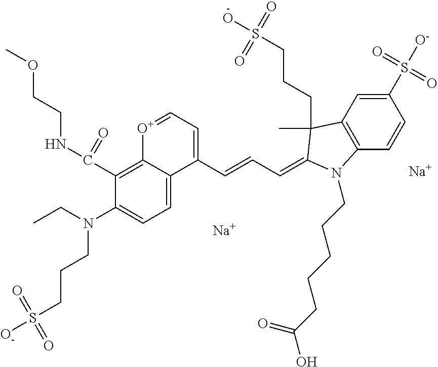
C1(C(NCCOC)=O)=C2C(=CC=C1N(CC)CCCS([O-])(=O)=O)C(C=CC=C1C(C)(CCCS(O)(=O)=O)C3=C(C=CC(S([O-])(=O)=O)=C3)N1CCCCCC(=O)O)=CC=[O+]2.[Na].[Na]
